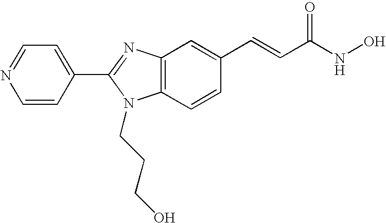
C1=NC=CC(C2=NC3=C(C=CC(C=CC(NO)=O)=C3)N2CCCO)=C1
